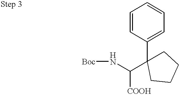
C1=CC(C2(C(N[Boc])[COOH])CCCC2)=CC=C1
